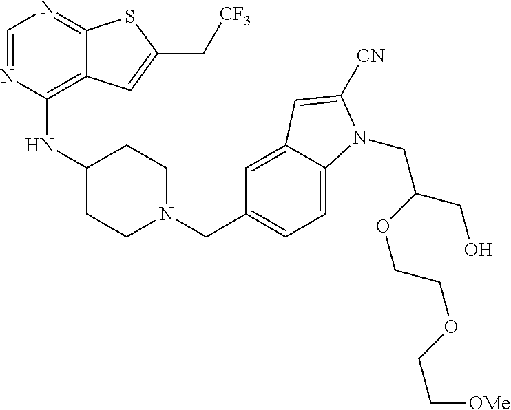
C1=NC(NC2CCN(CC3=CC=C4C(=C3)C=C([CN])N4CC(OCCOCC[OMe])CO)CC2)=C2C(=N1)SC(C[CF3])=C2
